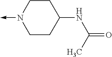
C1N(->C)CCC(NC(=O)C)C1
